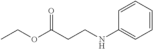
O(C(CCNC1=CC=CC=C1)=O)CC
